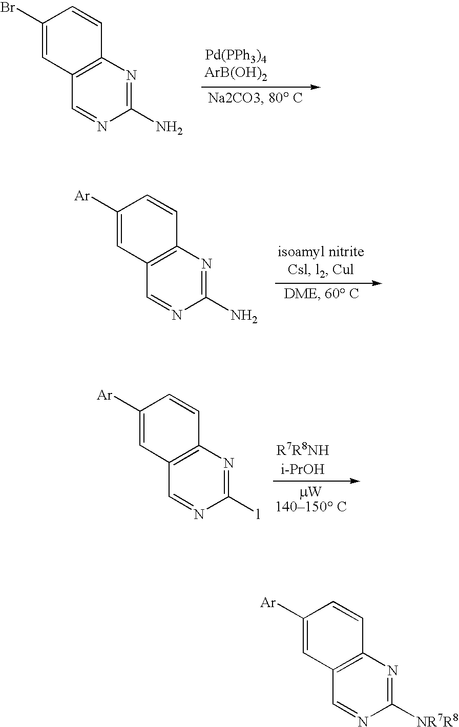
C1(Br)=CC2=C(C=C1)N=C(N)N=C2.[Pd(PPh3)4ArB(OH)2].C1([Ar])=CC2=C(C=C1)N=C(N)N=C2.C1([Ar])=CC2=C(C=C1)N=C([l])N=C2.C1([Ar])=CC2=C(C=C1)N=C([NR7R8])N=C2
